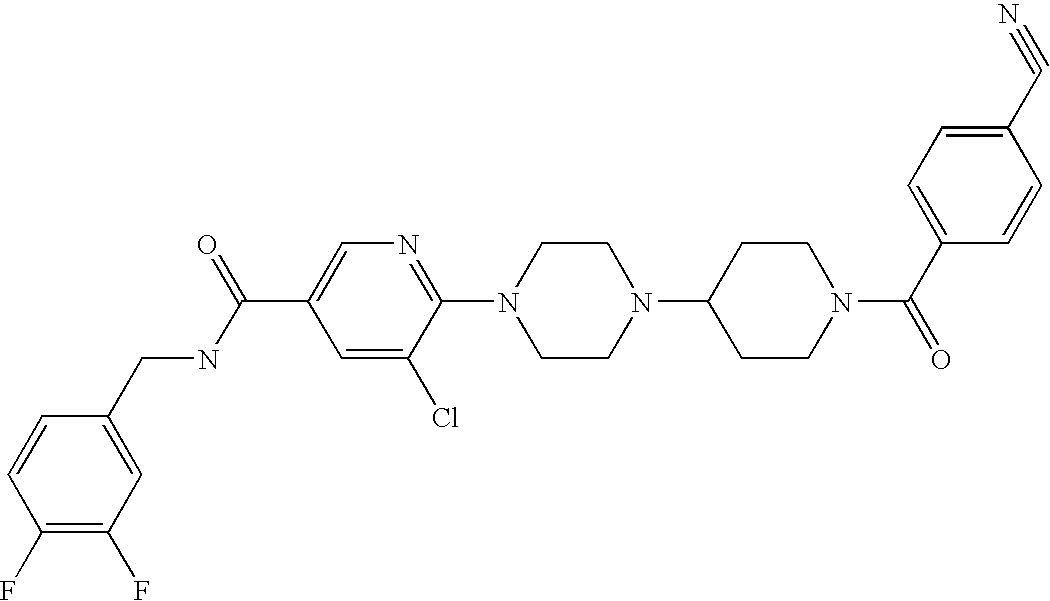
C1(C#N)=CC=C(C(N2CCC(N3CCN(C4=NC=C(C(NCC5=CC(F)=C(F)C=C5)=O)C=C4Cl)CC3)CC2)=O)C=C1
